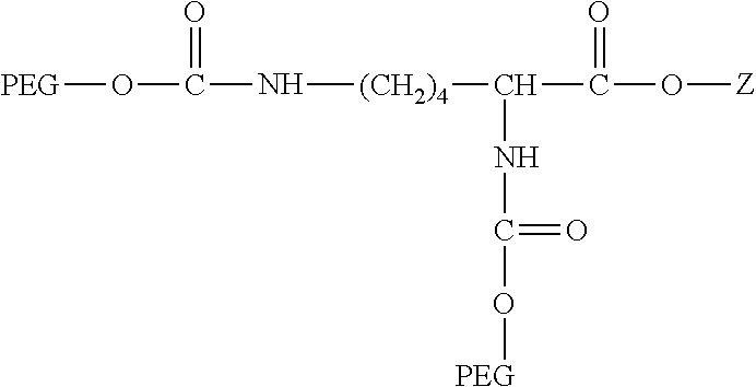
[PEG]OC(N[(CH2)4]C(C(O[Z])=O)NC(O[PEG])=O)=O
